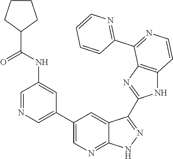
C1=NC=C(C2=CN=C3C(=C2)C(C2=NC4=C(N2)C=CN=C4C2=NC=CC=C2)=NN3)C=C1NC(C1CCCC1)=O
